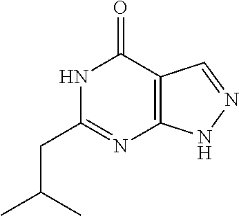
N1C(CC(C)C)=NC2=C(C1=O)C=NN2
